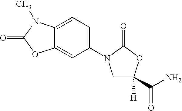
C1(N2CC([H])(C(N)=O)OC2=O)=CC=C2C(=C1)OC(=O)N2C
